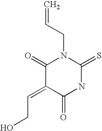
C=CCN1C(=O)C(=CCO)C(=O)NC1=S
